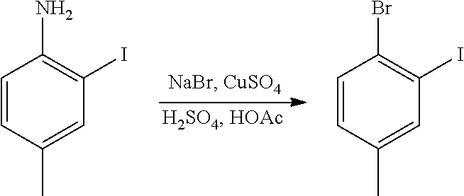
C1=CC(C)=CC(I)=C1N.C1=CC(C)=CC(I)=C1Br
